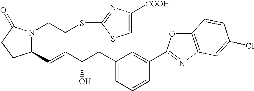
C1(C=CC(O)CC2=CC=CC(C3=NC4=C(O3)C=CC(Cl)=C4)=C2)N(CCSC2=NC([COOH])=CS2)C(=O)CC1
